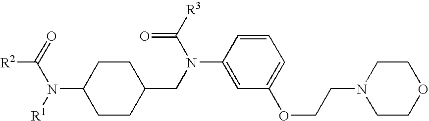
C1CC(N([R1])C(=O)[R2])CCC1CN(C1=CC(OCCN2CCOCC2)=CC=C1)C([R3])=O
